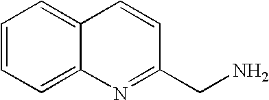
C1=CC=C2C(=C1)C=CC(CN)=N2
